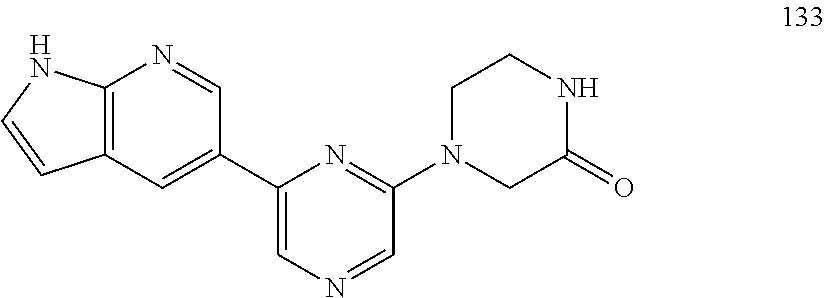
C12=C(C=C(C3=CN=CC(N4CCNC(=O)C4)=N3)C=N1)C=CN2
